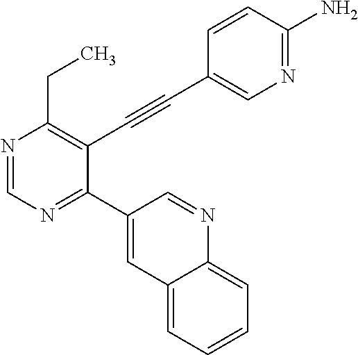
N1=CN=C(C2=CC3=CC=CC=C3N=C2)C(C#CC2=CN=C(N)C=C2)=C1CC
